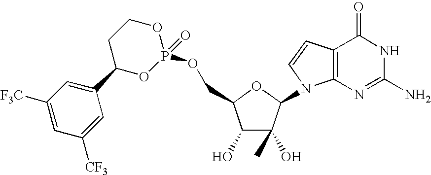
C1(O)C(O)(C)C(N2C3=C(C=C2)C(=O)NC(N)=N3)OC1COP1(=O)OCCC(C2=CC([F3C])=CC([CF3])=C2)O1
